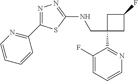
C1(CNC2=NN=C(C3=NC=CC=C3)S2)(C2=NC=CC=C2F)CC(F)C1
